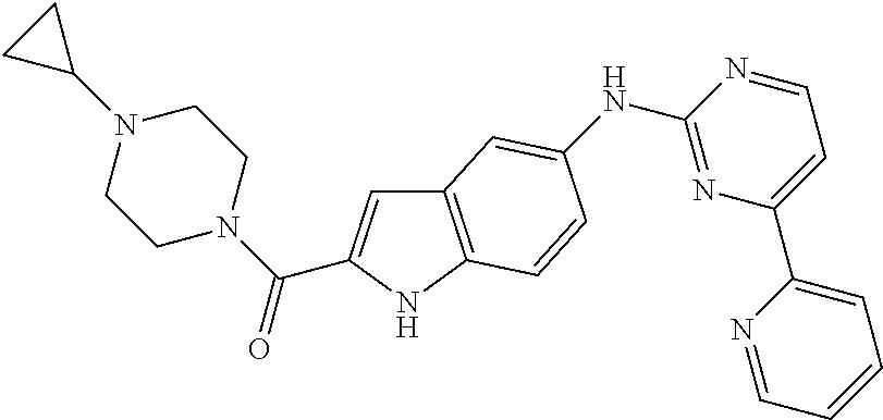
C12=C(NC(C(N3CCN(C4CC4)CC3)=O)=C1)C=CC(NC1=NC(C3=CC=CC=N3)=CC=N1)=C2
